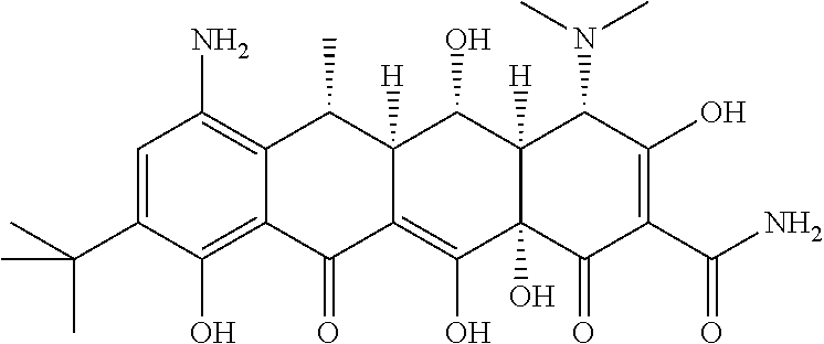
C1=C(C(C)(C)C)C(O)=C2C(=C1N)C(C)C1([H])C(=C(O)C3(O)C([H])(C1O)C(N(C)C)C(O)=C(C(N)=O)C3=O)C2=O
